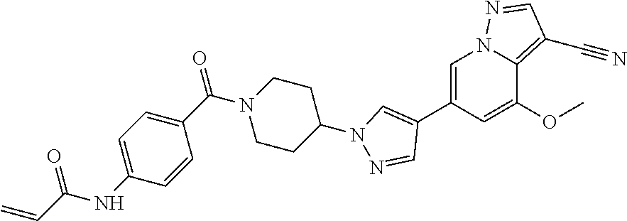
C1=C(C2=CN(C3CCN(C(C4=CC=C(NC(C=C)=O)C=C4)=O)CC3)N=C2)C=C(OC)C2=C(C#N)C=NN12
